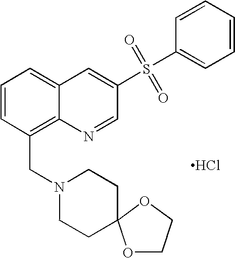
Cl.C1=CC(CN2CCC3(CC2)OCCO3)=C2C(=C1)C=C(S(C1=CC=CC=C1)(=O)=O)C=N2
